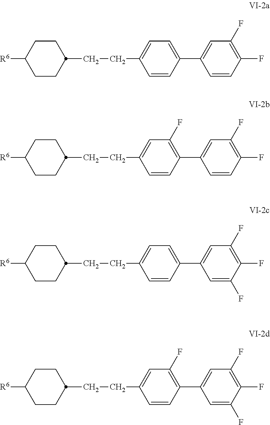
C1CC(CCC2=CC=C(C3=CC(F)=C(F)C=C3)C=C2)CCC1[R6].C1CC(CCC2=CC(F)=C(C3=CC(F)=C(F)C=C3)C=C2)CCC1[R6].C1CC(CCC2=CC=C(C3=CC(F)=C(F)C(F)=C3)C=C2)CCC1[R6].C1CC(CCC2=CC(F)=C(C3=CC(F)=C(F)C(F)=C3)C=C2)CCC1[R6]
